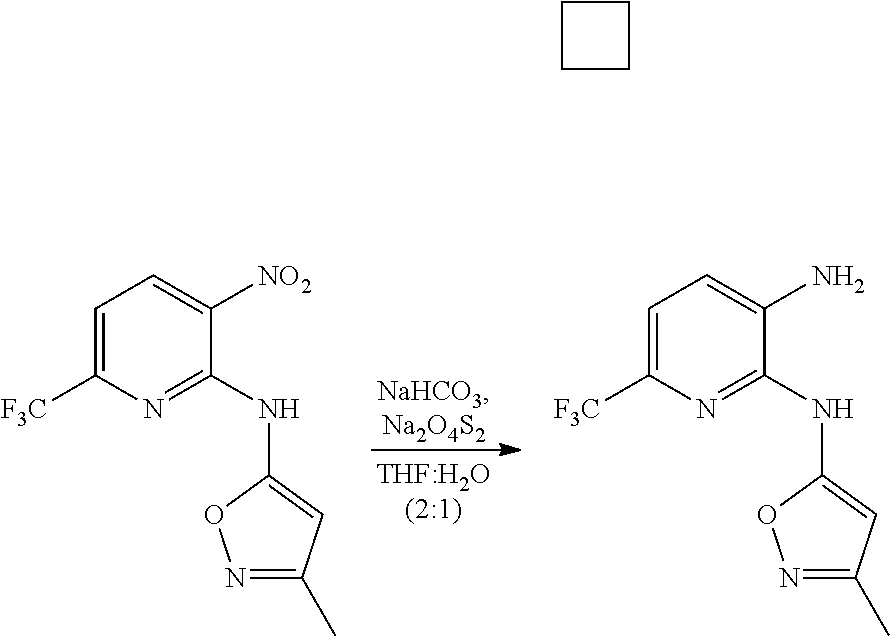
C1=C([F3C])N=C(NC2=CC(C)=NO2)C([NO2])=C1.C1=C([F3C])N=C(NC2=CC(C)=NO2)C(N)=C1.C1CCC1
